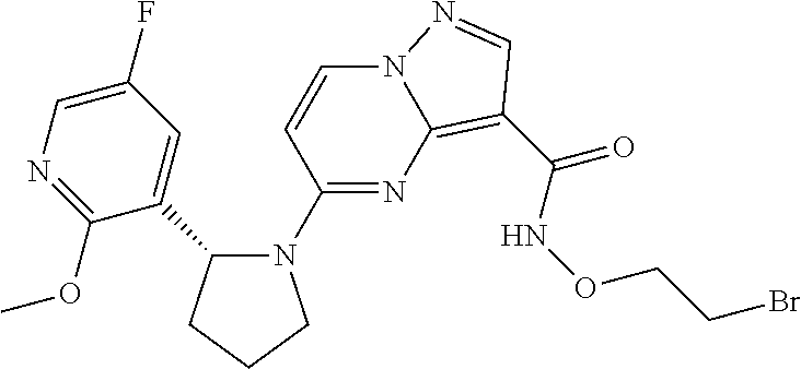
C1=CC(N2C(C3=CC(F)=CN=C3OC)CCC2)=NC2=C(C(NOCCBr)=O)C=NN12
